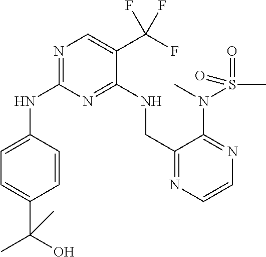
N(C1=NC=C(C(F)(F)F)C(NCC2=NC=CN=C2N(S(C)(=O)=O)C)=N1)C1=CC=C(C(O)(C)C)C=C1
